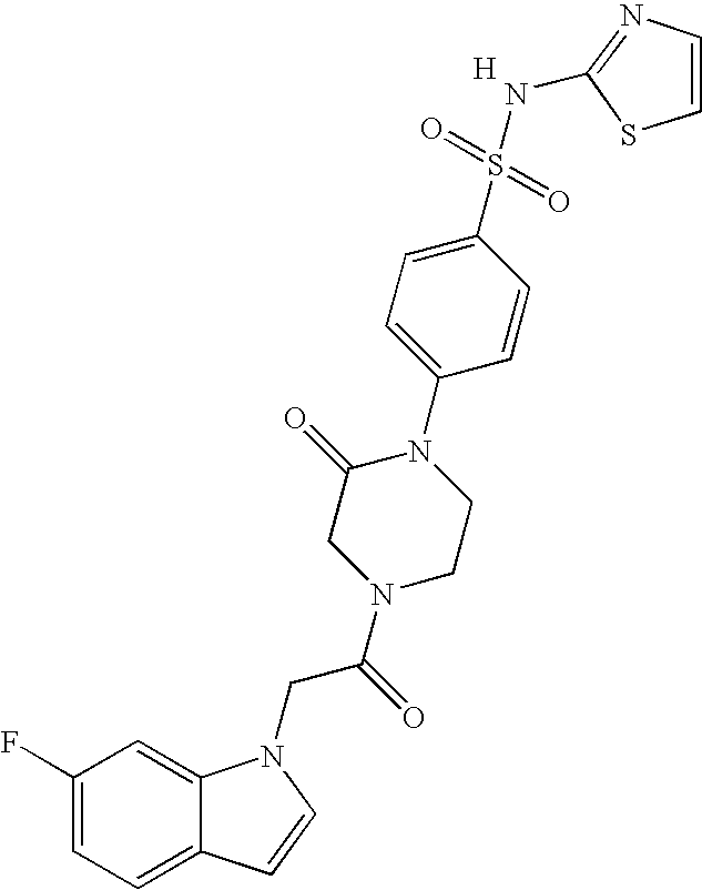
C1(F)=CC=C2C(=C1)N(CC(N1CCN(C3=CC=C(S(=O)(=O)NC4=NC=CS4)C=C3)C(=O)C1)=O)C=C2.[H]
